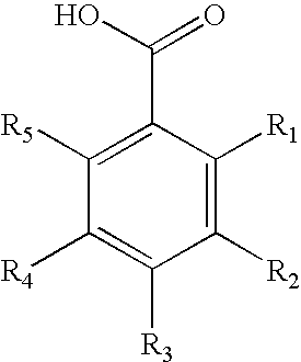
C1([R2])=C([R1])C(C(O)=O)=C([R5])C([R4])=C1[R3]
